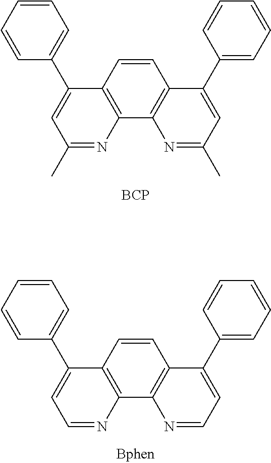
C1=CC2=C(C3=C1C(C1=CC=CC=C1)=CC(C)=N3)N=C(C)C=C2C1=CC=CC=C1.[BCP].C1=CC2=C(C3=C1C(C1=CC=CC=C1)=CC=N3)N=CC=C2C1=CC=CC=C1
